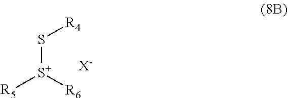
S([S+]([R6])[R5])[R4].[X-]
